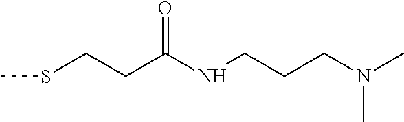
CSCCC(NCCCN(C)C)=O
